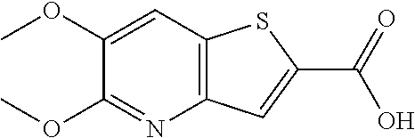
C1(OC)=CC2=C(N=C1OC)C=C(C(=O)O)S2
